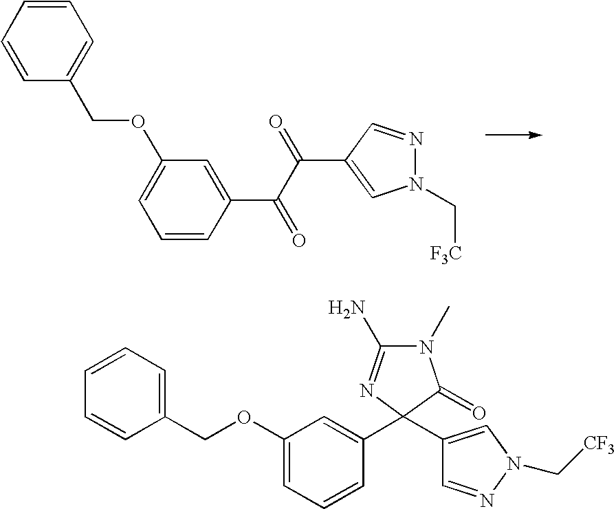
C1=CC(C(C(=O)C2=CN(C[F3C])N=C2)=O)=CC(OCC2=CC=CC=C2)=C1.O(C1=CC=CC(C2(C3=CN(C[CF3])N=C3)C(=O)N(C)C(N)=N2)=C1)CC1=CC=CC=C1
